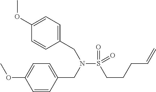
COC1=CC=C(CN(S(CCCC=C)(=O)=O)CC2=CC=C(OC)C=C2)C=C1
